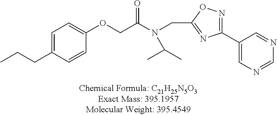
C1=C(CCC)C=CC(OCC(=O)N(CC2=NC(C3=CN=CN=C3)=NO2)C(C)C)=C1
